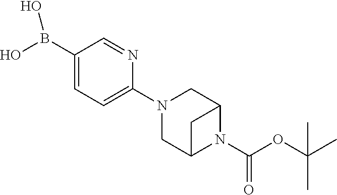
OB(C1=CC=C(N2CC3N(C(OC(C)(C)C)=O)C(C2)C3)N=C1)O
